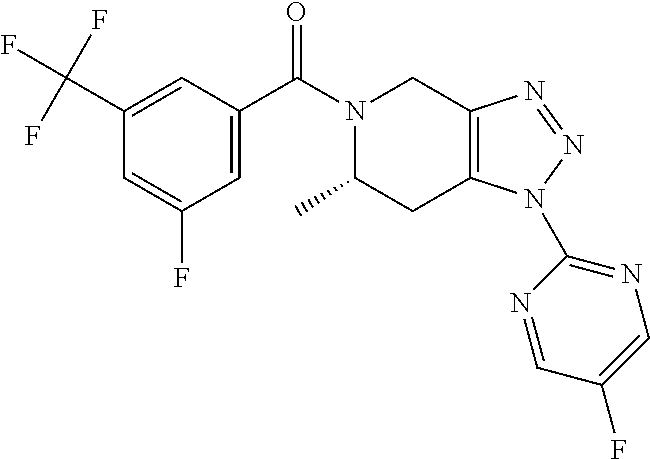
C1(C(F)(F)F)=CC(C(N2C(C)CC3=C(C2)N=NN3C2=NC=C(F)C=N2)=O)=CC(F)=C1
